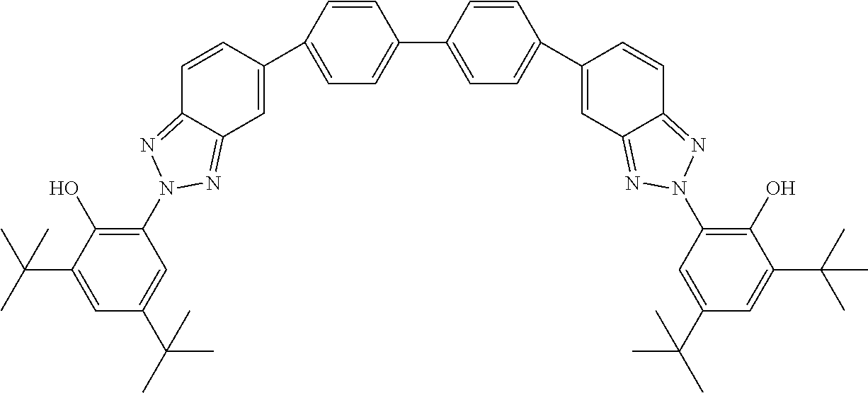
C1(N2N=C3C(=N2)C=CC(C2=CC=C(C4=CC=C(C5=CC6=NN(C7=C(O)C(C(C)(C)C)=CC(C(C)(C)C)=C7)N=C6C=C5)C=C4)C=C2)=C3)=C(O)C(C(C)(C)C)=CC(C(C)(C)C)=C1
